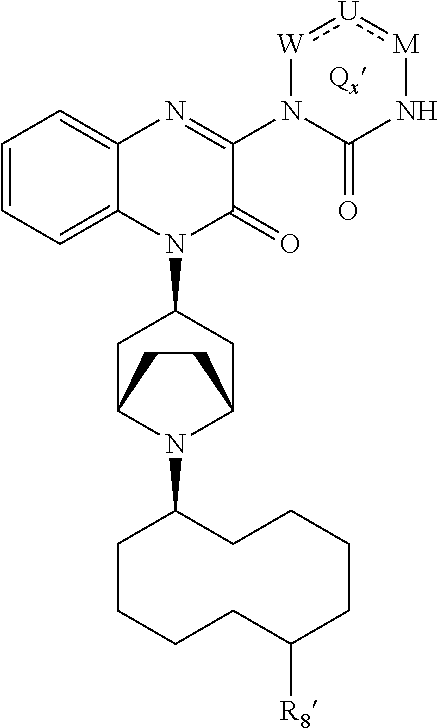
C1=CC=C2C(=C1)N=C(N1C(=O)N[M]:[U]:[W]1)C(=O)N2C1CC2N(C3CCCCC([R8])CCCC3)C(C1)CC2
